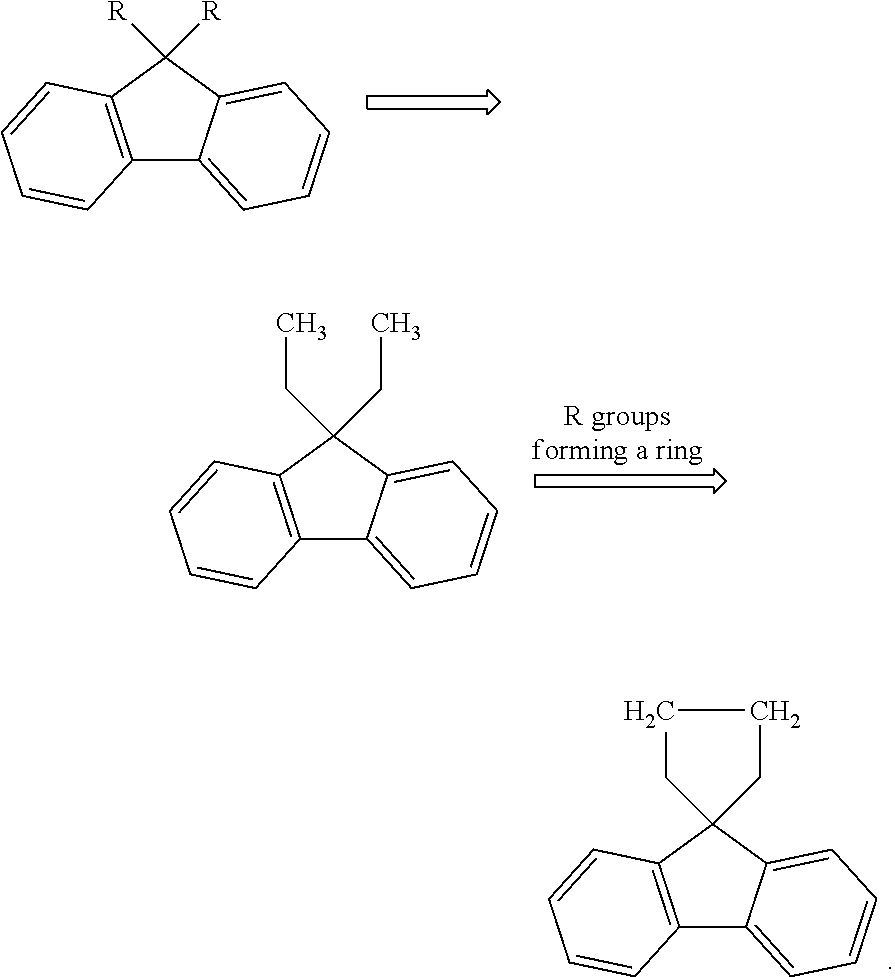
C12=C(C3(C4=CC=CC=C14)CCCC3)C=CC=C2.C12=C(C([R])([R])C3=CC=CC=C13)C=CC=C2.C12=C(C(CC)(CC)C3=CC=CC=C13)C=CC=C2
